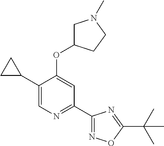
C1(C2CC2)=CN=C(C2=NOC(C(C)(C)C)=N2)C=C1OC1CN(C)CC1
